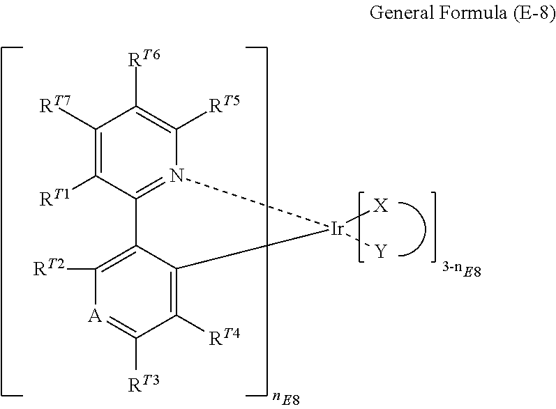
[RT6]C1=C([RT5])N2=C(C([RT1])=C1[RT7])C1=C([RT2])[A]=C([RT3])C([RT4])=C1[Ir]2([X])[Y]
